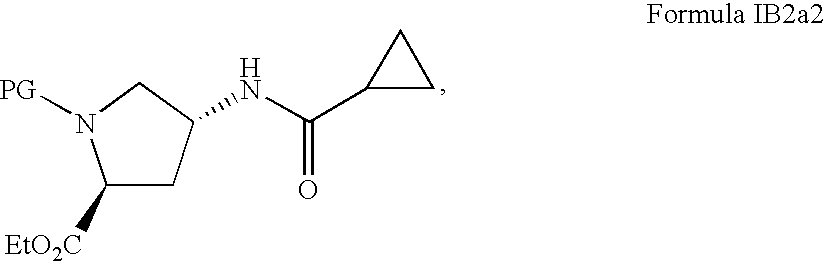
C1([EtO2C])CC(NC(C2CC2)=O)CN1[PG]
